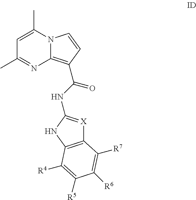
C1=C(C)N2C(=C(C(NC3=[X]C4=C(N3)C([R4])=C([R5])C([R6])=C4[R7])=O)C=C2)N=C1C
